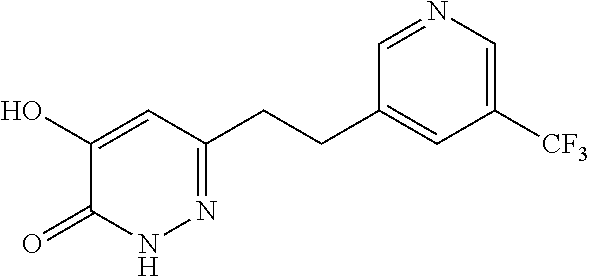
C1([CF3])=CN=CC(CCC2=NNC(=O)C(O)=C2)=C1
